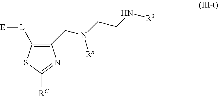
C1([L][E])=C(CN(CCN[R3])[Rx])N=C([RC])S1
